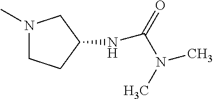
N1(C)CCC(NC(=O)N(C)C)C1
